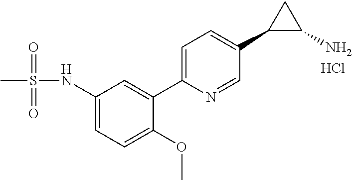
C1(NS(C)(=O)=O)=CC=C(OC)C(C2=CC=C(C3C(N)C3)C=N2)=C1.Cl
